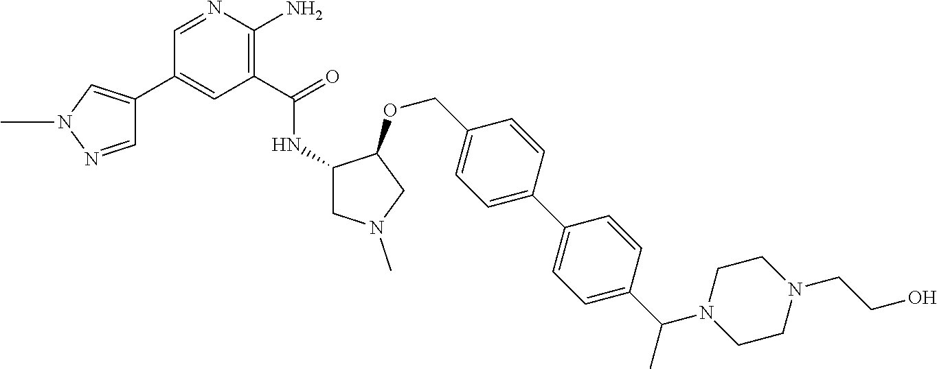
C1(C(NC2CN(C)CC2OCC2=CC=C(C3=CC=C(C(N4CCN(CCO)CC4)C)C=C3)C=C2)=O)=C(N)N=CC(C2=CN(C)N=C2)=C1
